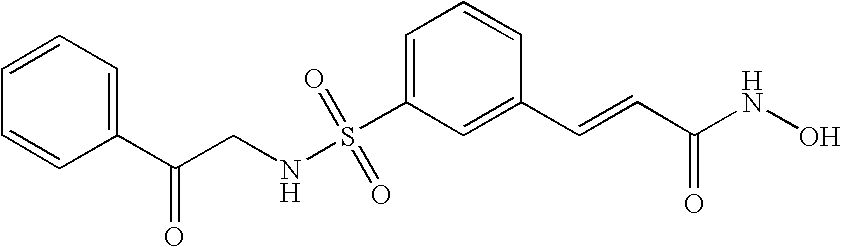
S(C1=CC=CC(C=CC(NO)=O)=C1)(NCC(C1=CC=CC=C1)=O)(=O)=O
